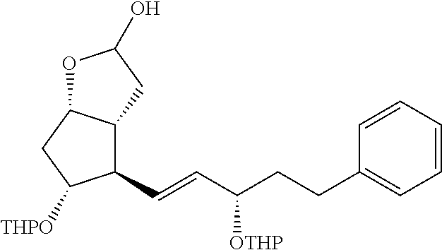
C1(C=CC(CCC2=CC=CC=C2)[OTHP])C2C(CC1[THPO])OC(O)C2
